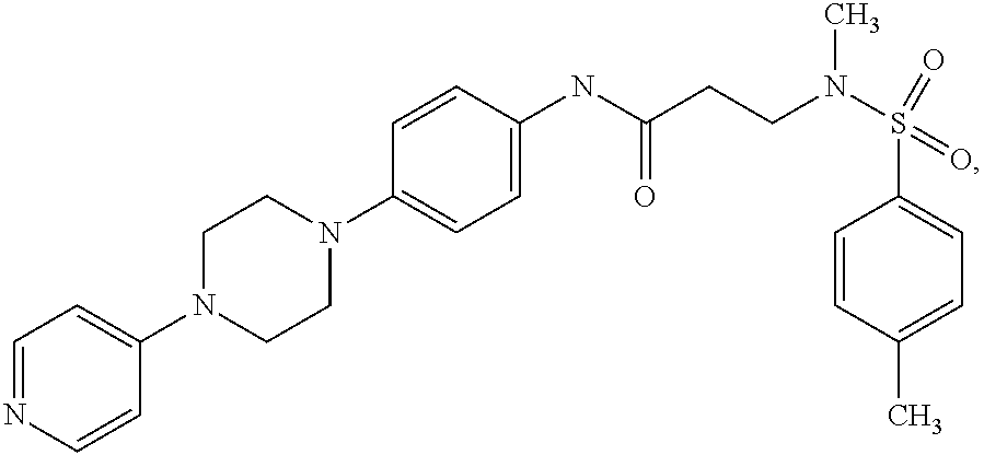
C1(N2CCN(C3=CC=C(NC(CCN(S(C4=CC=C(C)C=C4)(=O)=O)C)=O)C=C3)CC2)=CC=NC=C1
